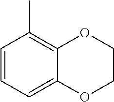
C1=CC=C2C(=C1C)OCCO2
